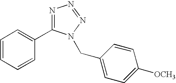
C1=CC=CC(C2=NN=NN2CC2=CC=C([OCH3])C=C2)=C1
